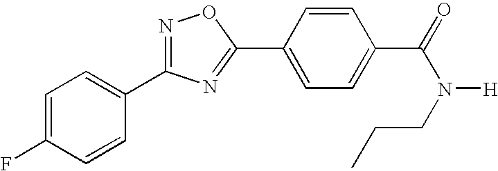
C1=C(F)C=CC(C2=NOC(C3=CC=C(C(=O)N(CCC)[H])C=C3)=N2)=C1
